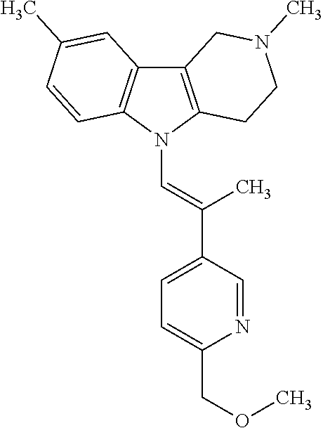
C12=C(N(C=C(C3=CC=C(COC)N=C3)C)C3=C1C=C(C)C=C3)CCN(C)C2
